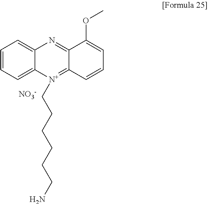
C1=CC=C2C(=C1)N=C1C(=[N+]2CCCCCCN)C=CC=C1OC.[NO3-]
